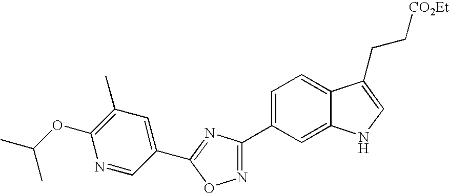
C1=C(C2=NOC(C3=CC(C)=C(OC(C)C)N=C3)=N2)C=C2C(=C1)C(CC[CO2Et])=CN2
